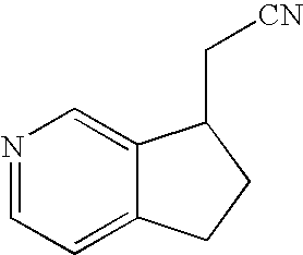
N1=CC=C2C(=C1)C(C[CN])CC2
